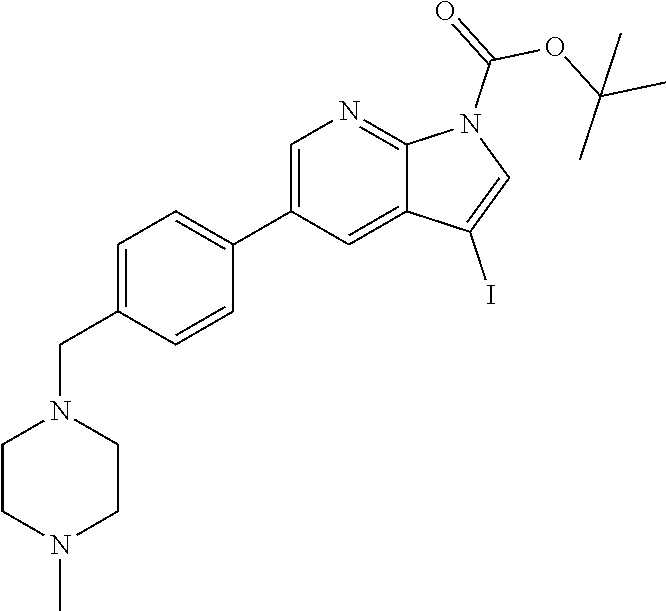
C1=C(CN2CCN(C)CC2)C=CC(C2=CN=C3C(=C2)C(I)=CN3C(=O)OC(C)(C)C)=C1
